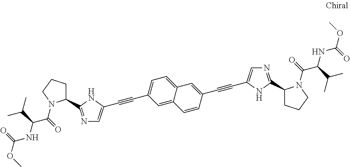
N1=C(C2CCCN2C(=O)C(C(C)C)NC(OC)=O)NC(C#CC2=CC=C3C(=C2)C=CC(C#CC2=CN=C(C4CCCN4C(=O)C(C(C)C)NC(OC)=O)N2)=C3)=C1
